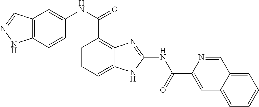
C12=C(C=NN1)C=C(NC(C1=C3C(=CC=C1)NC(NC(C1=CC4=CC=CC=C4C=N1)=O)=N3)=O)C=C2
